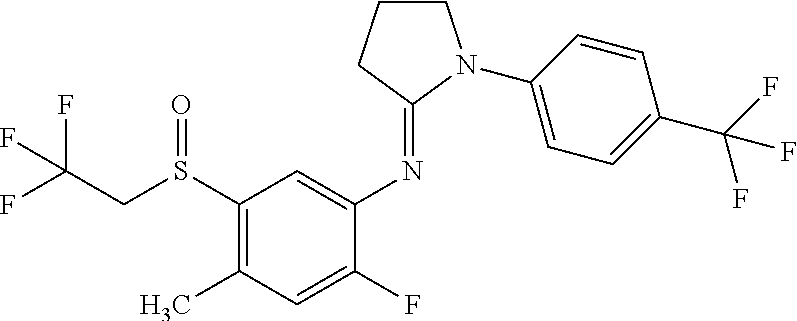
FC(F)(CS(=O)C1=C(C)C=C(F)C(N=C2CCCN2C2=CC=C(C(F)(F)F)C=C2)=C1)F
